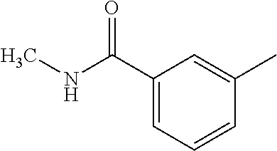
C1(C(=O)NC)=CC=CC(C)=C1
